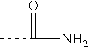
CC(=O)N
